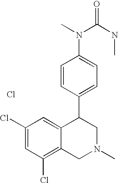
Cl.C1(Cl)=CC(Cl)=C2C(=C1)C(C1=CC=C(N(C(NC)=O)C)C=C1)CN(C)C2
